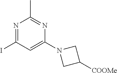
N1=C(I)C=C(N2CC([COOMe])C2)N=C1C
